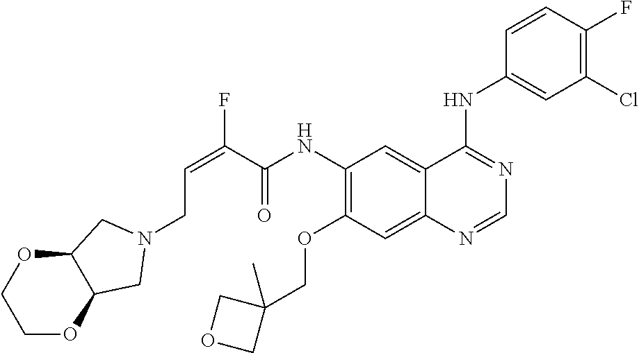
C(=C(C(NC1=C(OCC2(C)COC2)C=C2C(=C1)C(NC1=CC(Cl)=C(F)C=C1)=NC=N2)=O)F)CN1CC2OCCOC2C1
